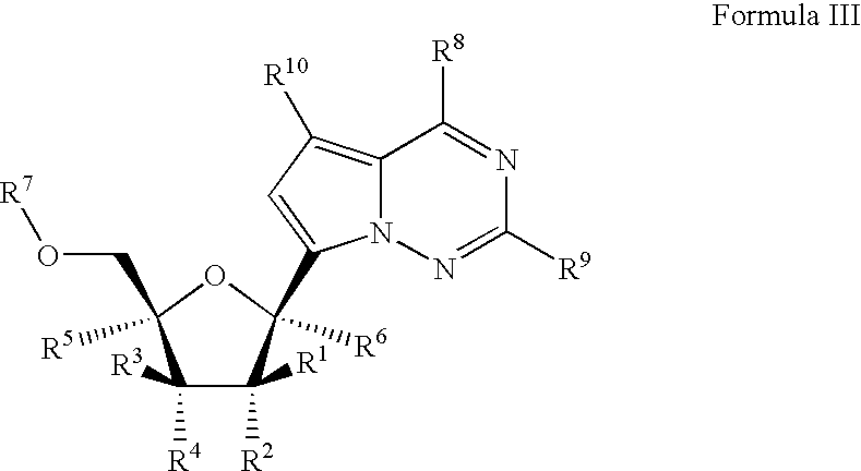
C1([R3])([R4])C([R1])([R2])C([R6])(C2=CC([R10])=C3N2N=C([R9])N=C3[R8])OC1(CO[R7])[R5]
